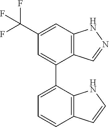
C1(C(F)(F)F)=CC2=C(C(C3=CC=CC4=C3NC=C4)=C1)C=NN2
